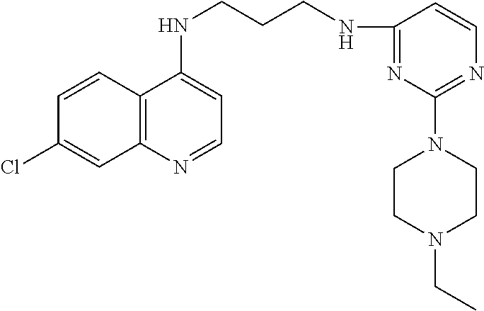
C12=C(N=CC=C1NCCCNC1=NC(N3CCN(CC)CC3)=NC=C1)C=C(Cl)C=C2
